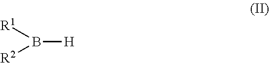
B([H])([R2])[R1]
